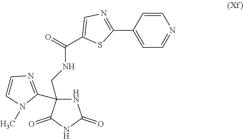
N1C(CNC(C2=CN=C(C3=CC=NC=C3)S2)=O)(C2=NC=CN2C)C(=O)NC1=O
